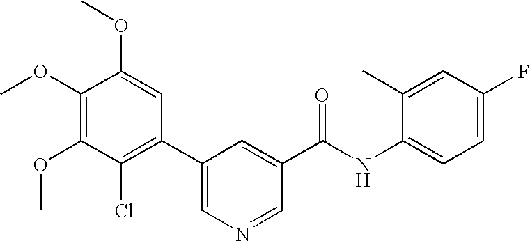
C1(OC)=C(OC)C(Cl)=C(C2=CN=CC(C(NC3=CC=C(F)C=C3C)=O)=C2)C=C1OC
